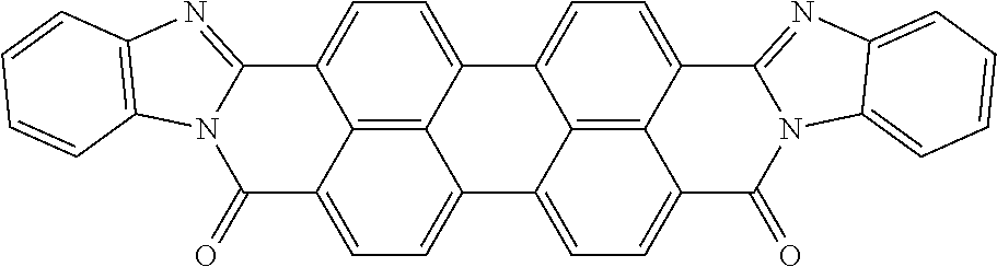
C12=CC=C3C4=CC=C5C(=O)N6C(=NC7=C6C=CC=C7)C6=CC=C(C4=C56)C4=CC=C(C1=C34)C1=NC3=CC=CC=C3N1C2=O
